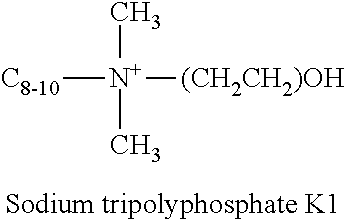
[C8-10][N+]([(CH2CH2)OH])(C)C
